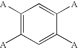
C1([A])=C([A])C=C([A])C([A])=C1
